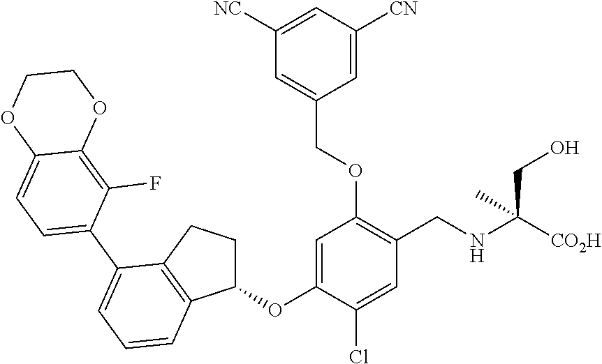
C1=C(OC2CCC3=C2C=CC=C3C2=CC=C3C(=C2F)OCCO3)C(Cl)=CC(CNC(CO)([CO2H])C)=C1OCC1=CC([NC])=CC([CN])=C1
